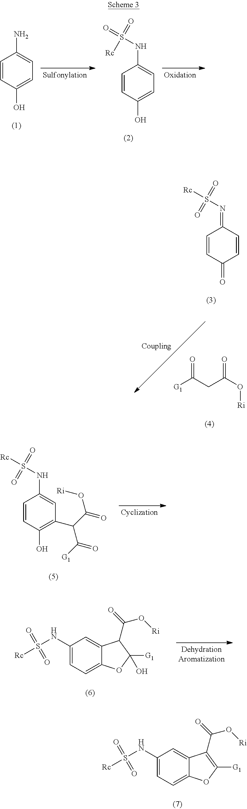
C1=CC(O)=CC=C1NS(=O)(=O)[Rc].C1=CC(O)=CC=C1N.[G1]C(CC(O[Ri])=O)=O.C1=CC(=O)C=CC1=NS([Rc])(=O)=O.C1(NS([Rc])(=O)=O)=CC=C2C(=C1)C(C(O[Ri])=O)C([G1])(O)O2.C1(NS([Rc])(=O)=O)=CC=C2C(=C1)C(C(O[Ri])=O)=C([G1])O2.C1=CC(O)=C(C(C([G1])=O)C(O[Ri])=O)C=C1NS([Rc])(=O)=O
